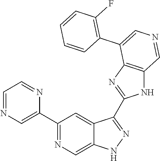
C1(C2=CN=CC=N2)=NC=C2C(=C1)C(C1=NC3=C(N1)C=NC=C3C1=C(F)C=CC=C1)=NN2
